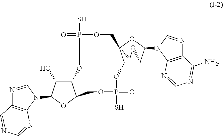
C12C(O)C(N3C4=C(N=C3)C=NC=N4)OC1COP(=O)(S)OC1C3OCC1(OC3N1C=NC3=C1N=CN=C3[NH2])COP(S)(=O)O2
